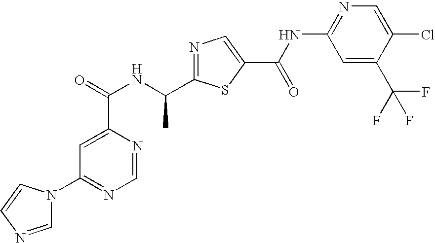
N1=C(C(NC(=O)C2=CC(N3C=NC=C3)=NC=N2)C)SC(C(NC2=NC=C(Cl)C(C(F)(F)F)=C2)=O)=C1
